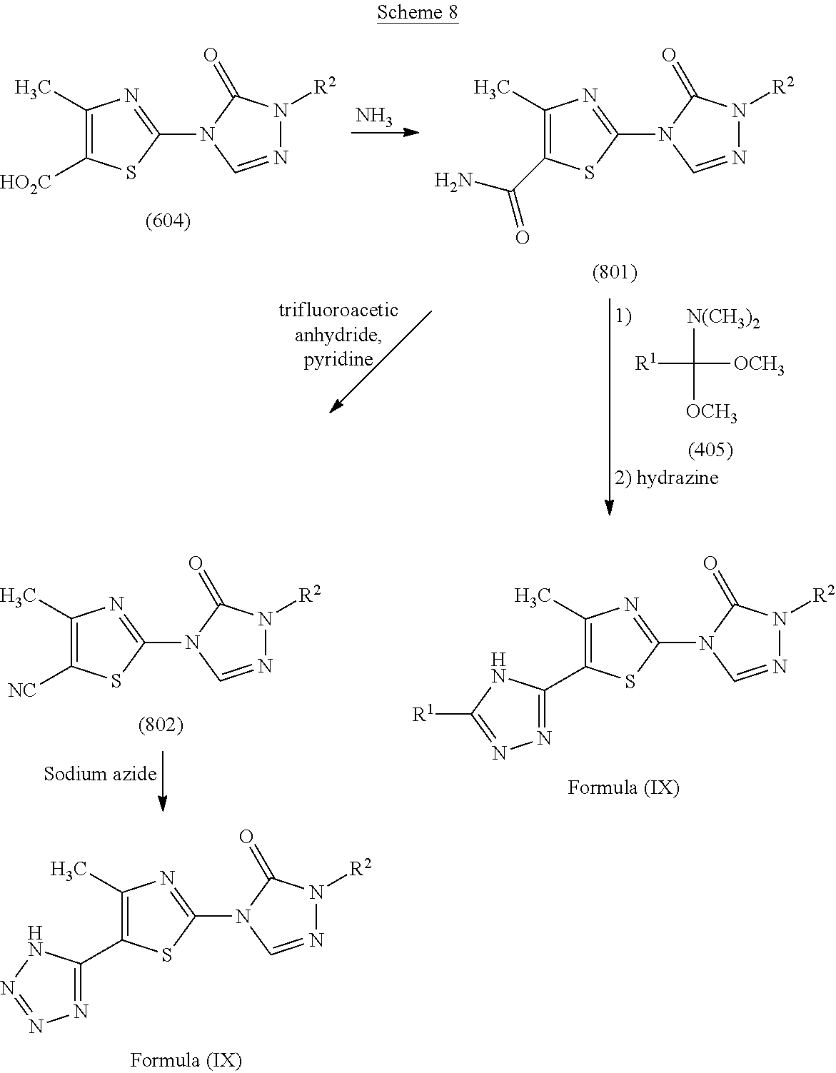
C1(C)=C([HO2C])SC(N2C(=O)N([R2])N=C2)=N1.N.C1(C)=C(C(N)=O)SC(N2C(=O)N([R2])N=C2)=N1.[R1]C([N(CH3)2])([OCH3])[OCH3].C1(C)=C([NC])SC(N2C(=O)N([R2])N=C2)=N1.C1(C)=C(C2=NN=C([R1])N2)SC(N2C(=O)N([R2])N=C2)=N1.C1(C)=C(C2=NN=NN2)SC(N2C(=O)N([R2])N=C2)=N1
